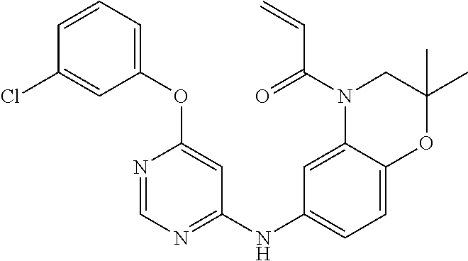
C1=CC=C(OC2=CC(NC3=CC=C4C(=C3)N(C(=O)C=C)CC(C)(C)O4)=NC=N2)C=C1Cl
